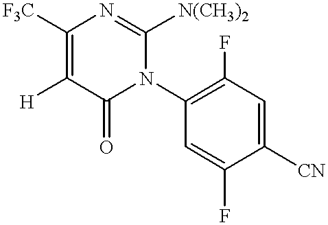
C1([F3C])=C([H])C(=O)N(C2=C(F)C=C([CN])C(F)=C2)C([N(CH3)2])=N1
